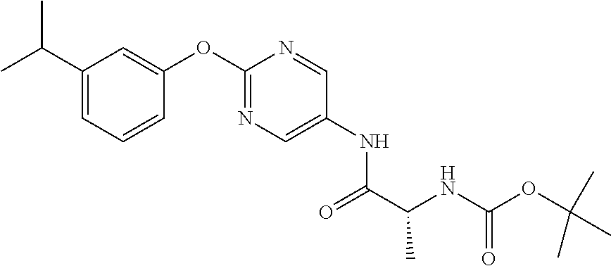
C1(C(C)C)=CC=CC(OC2=NC=C(NC(C(NC(OC(C)(C)C)=O)C)=O)C=N2)=C1
